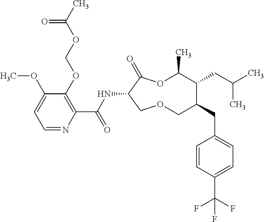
C1(OCOC(C)=O)=C(C(NC2C(=O)OC(C)C(CC(C)C)C(CC3=CC=C(C(F)(F)F)C=C3)COC2)=O)N=CC=C1OC
